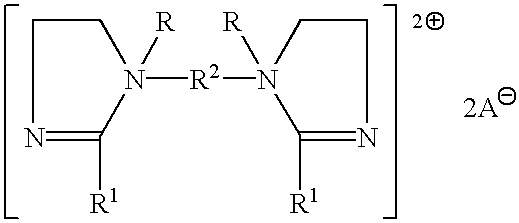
N1([R2]N2([R])C([R1])=NCC2)([R])CCN=C1[R1].[2A]
